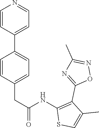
C1=CC(C2=CC=NC=C2)=CC=C1CC(=O)NC1=C(C2=NC(C)=NO2)C(C)=CS1
